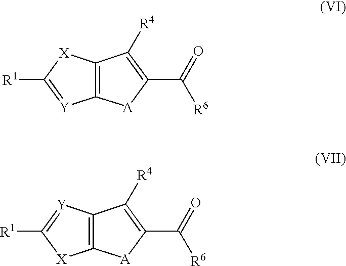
C12=C([X]C([R1])=[Y]1)C([R4])=C(C(=O)[R6])[A]2.C12=C([Y]=C([R1])[X]1)C([R4])=C(C(=O)[R6])[A]2
